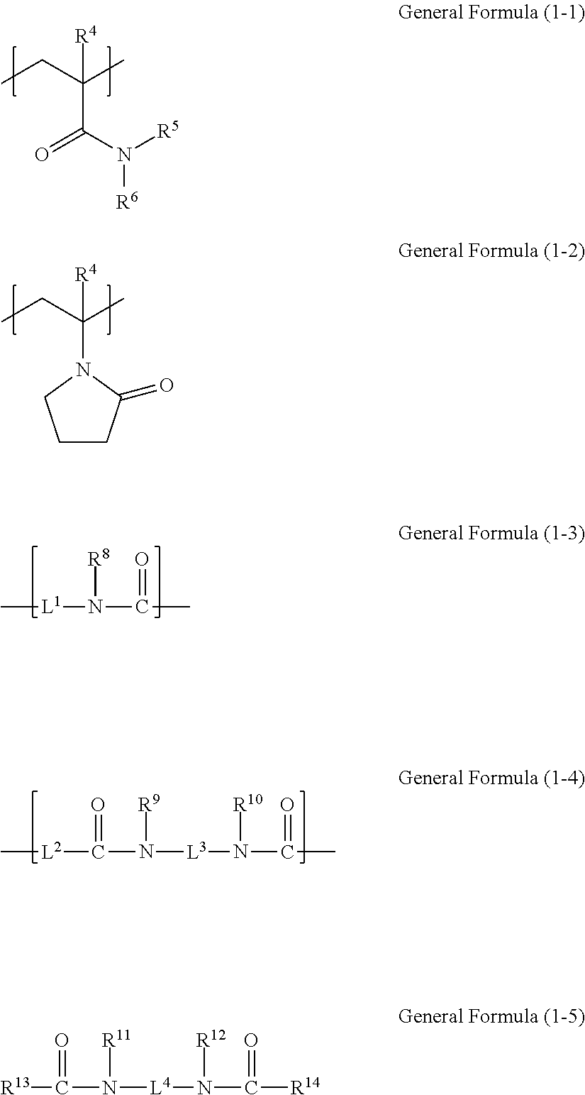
[R4]C(CC)(C)C(=O)N([R6])[R5].[R4]C(CC)(C)N1C(=O)CCC1.C[L1]N([R8])C(=O)C.O=C(N([L3]N([R10])C(=O)C)[R9])[L2]C.O=C(N([L4]N([R12])C(=O)[R14])[R11])[R13]
